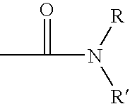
CC(=O)N([R])[R]
